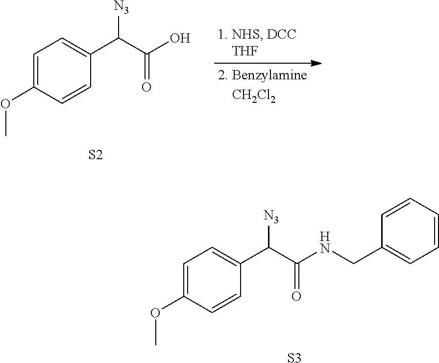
COC1=CC=C(C(C(NCC2=CC=CC=C2)=O)[N3])C=C1.[S3].COC1=CC=C(C(C(O)=O)[N3])C=C1.[S2]
